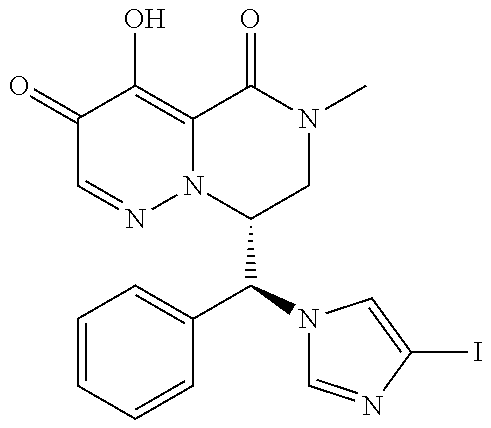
C1(=O)C=NN2C(=C1O)C(=O)N(C)CC2C(N1C=NC(I)=C1)C1=CC=CC=C1
